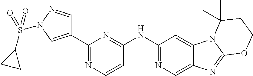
C1=NN(S(C2CC2)(=O)=O)C=C1C1=NC=CC(NC2=NC=C3C(=C2)N2C(=N3)OCCC2(C)C)=N1
